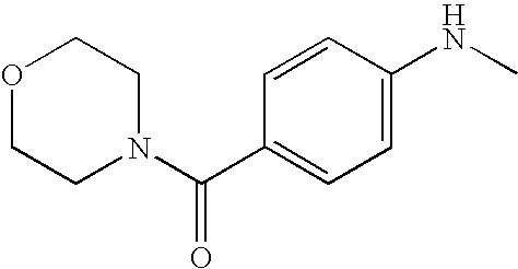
C1(C(N2CCOCC2)=O)=CC=C(NC)C=C1
